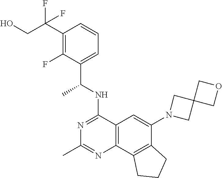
C12=C(C3=C(C(N4CC5(C4)COC5)=C1)CCC3)N=C(C)N=C2NC(C1=CC=CC(C(CO)(F)F)=C1F)C
